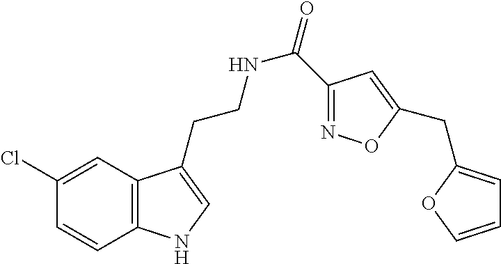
C12=C(C=C(Cl)C=C1)C(CCNC(=O)C1=NOC(CC3=CC=CO3)=C1)=CN2
